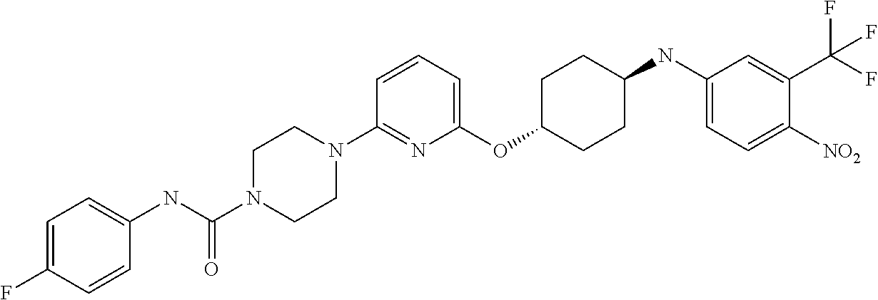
C1(OC2CCC(NC3=CC=C([NO2])C(C(F)(F)F)=C3)CC2)=CC=CC(N2CCN(C(NC3=CC=C(F)C=C3)=O)CC2)=N1
